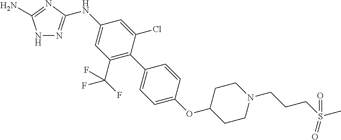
N1N=C(NC2=CC(C(F)(F)F)=C(C3=CC=C(OC4CCN(CCCS(C)(=O)=O)CC4)C=C3)C(Cl)=C2)N=C1N
